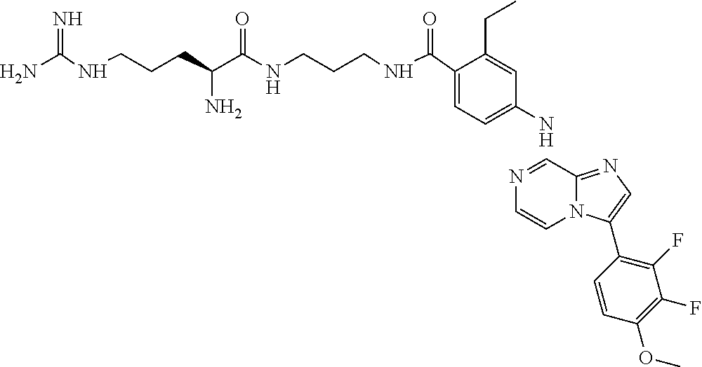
C1(C(NCCCNC(C(CCCNC(N)=N)N)=O)=O)=CC=C(N)C=C1CC.C1=NC=CN2C1=NC=C2C1=C(F)C(F)=C(OC)C=C1
